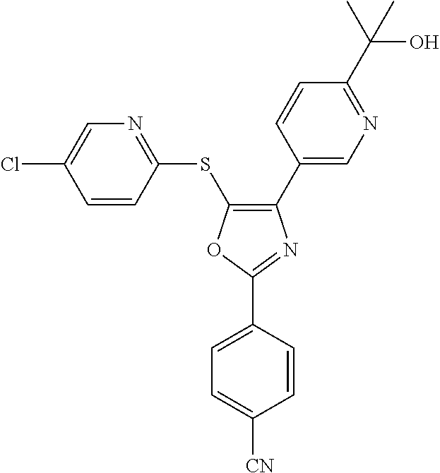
N1=C(SC2=C(C3=CN=C(C(C)(O)C)C=C3)N=C(C3=CC=C([CN])C=C3)O2)C=CC(Cl)=C1
